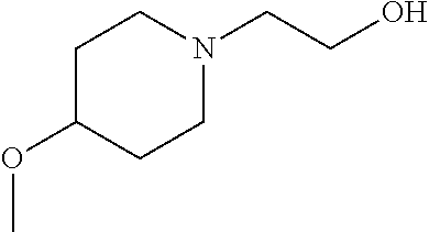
N1(CCO)CCC(OC)CC1
